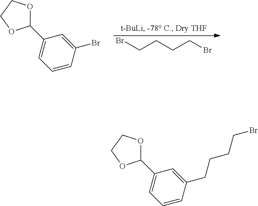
C1(C2=CC=CC(Br)=C2)OCCO1.BrCCCCBr.C1(C2=CC=CC(CCCCBr)=C2)OCCO1
